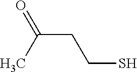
CC(CCS)=O
